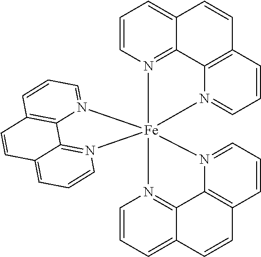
C1=CN2=C3C(=C1)C=CC1=C3N(=CC=C1)[Fe]213(N2=C4C(=CC=C2)C=CC2=C4N1=CC=C2)N1=C2C(=CC=C1)C=CC1=C2N3=CC=C1
